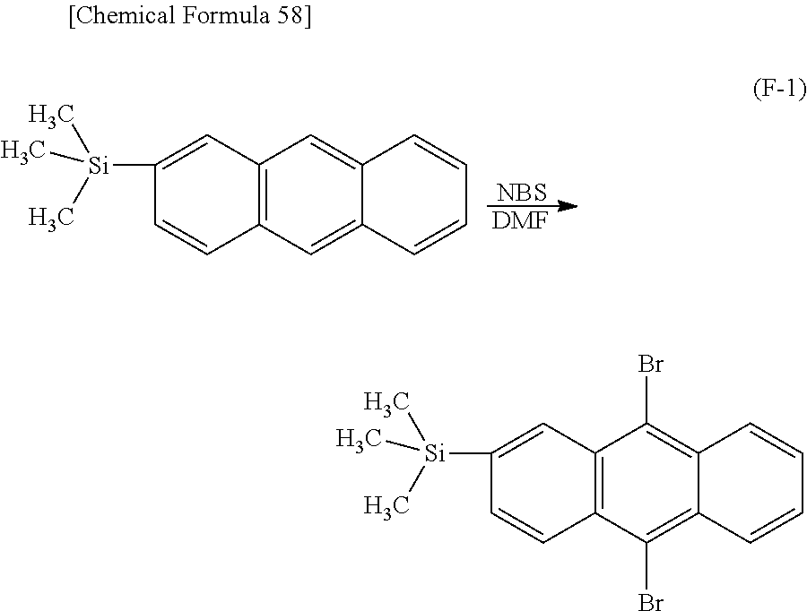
[NBS].[DMF].C1([Si](C)(C)C)=CC2=C(C=C3C(=C2)C=CC=C3)C=C1.C1([Si](C)(C)C)=CC2=C(C(Br)=C3C(=C2Br)C=CC=C3)C=C1
